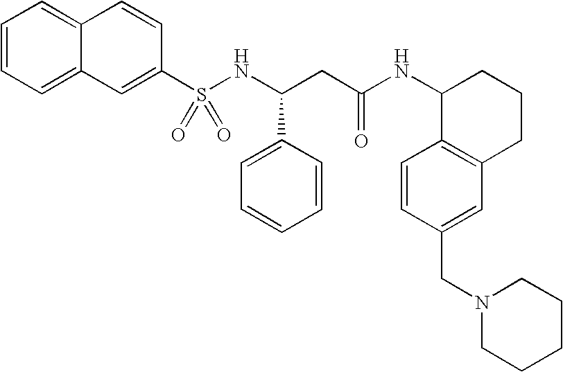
C1=CC=C2C(=C1)C=CC(S(NC(CC(NC1C3=C(CCC1)C=C(CN1CCCCC1)C=C3)=O)C1=CC=CC=C1)(=O)=O)=C2
